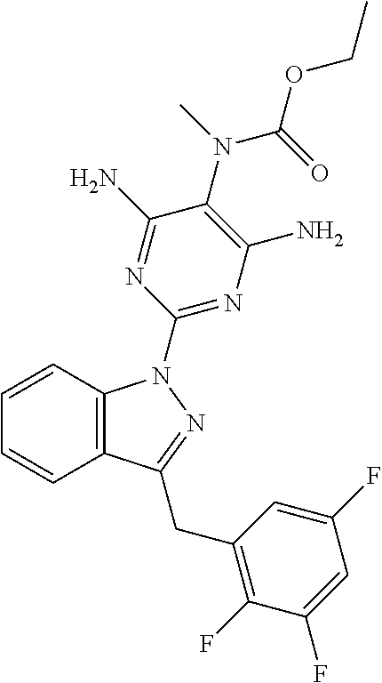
C1=CC2=C(C=C1)C(CC1=C(F)C(F)=CC(F)=C1)=NN2C1=NC(N)=C(N(C(OCC)=O)C)C(N)=N1
